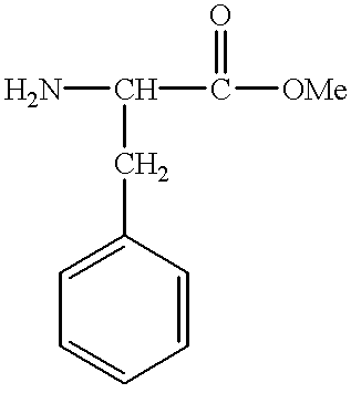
NC(CC1=CC=CC=C1)C(=O)[OMe]
